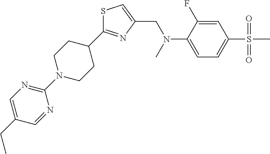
S1C=C(CN(C2=CC=C(S(C)(=O)=O)C=C2F)C)N=C1C1CCN(C2=NC=C(CC)C=N2)CC1
